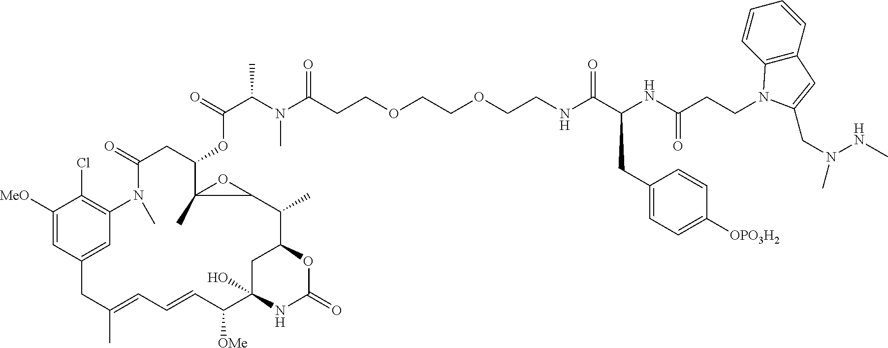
C1([MeO])=CC2=CC(=C1Cl)N(C)C(=O)CC(OC(=O)C(N(C)C(=O)CCOCCOCCNC(C(NC(CCN1C3=C(C=CC=C3)C=C1CN(NC)C)=O)CC1=CC=C([OPO3H2])C=C1)=O)C)C1(C)OC1C(C)C1CC(O)(C([OMe])C=CC=C(C)C2)NC(=O)O1
